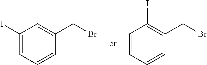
C1(I)=CC=CC(CBr)=C1.C1=CC=CC(CBr)=C1I
